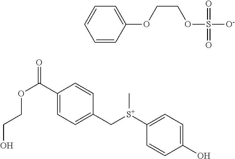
C1([S+](CC2=CC=C(C(OCCO)=O)C=C2)C)=CC=C(O)C=C1.C1=CC(OCCOS([O-])(=O)=O)=CC=C1
